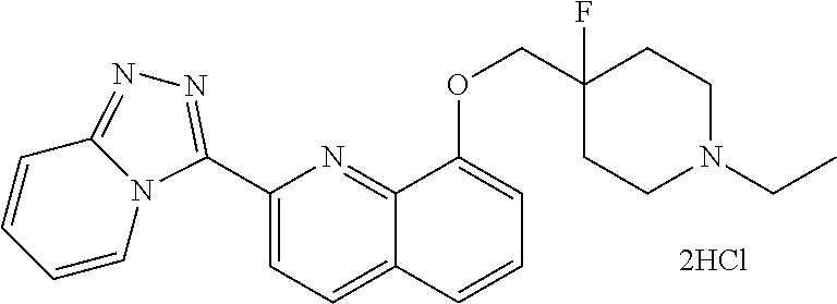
C1(C2=NN=C3N2C=CC=C3)=CC=C2C(=N1)C(OCC1(F)CCN(CC)CC1)=CC=C2
